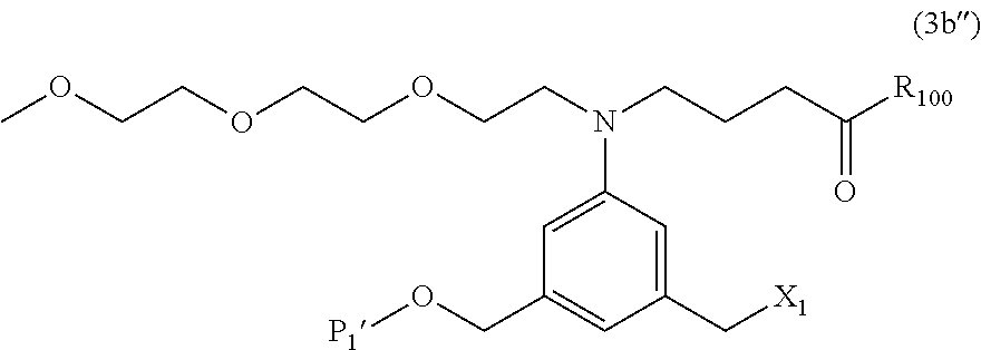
[X1]CC1=CC(N(CCCC([R100])=O)CCOCCOCCOC)=CC(CO[P1])=C1
